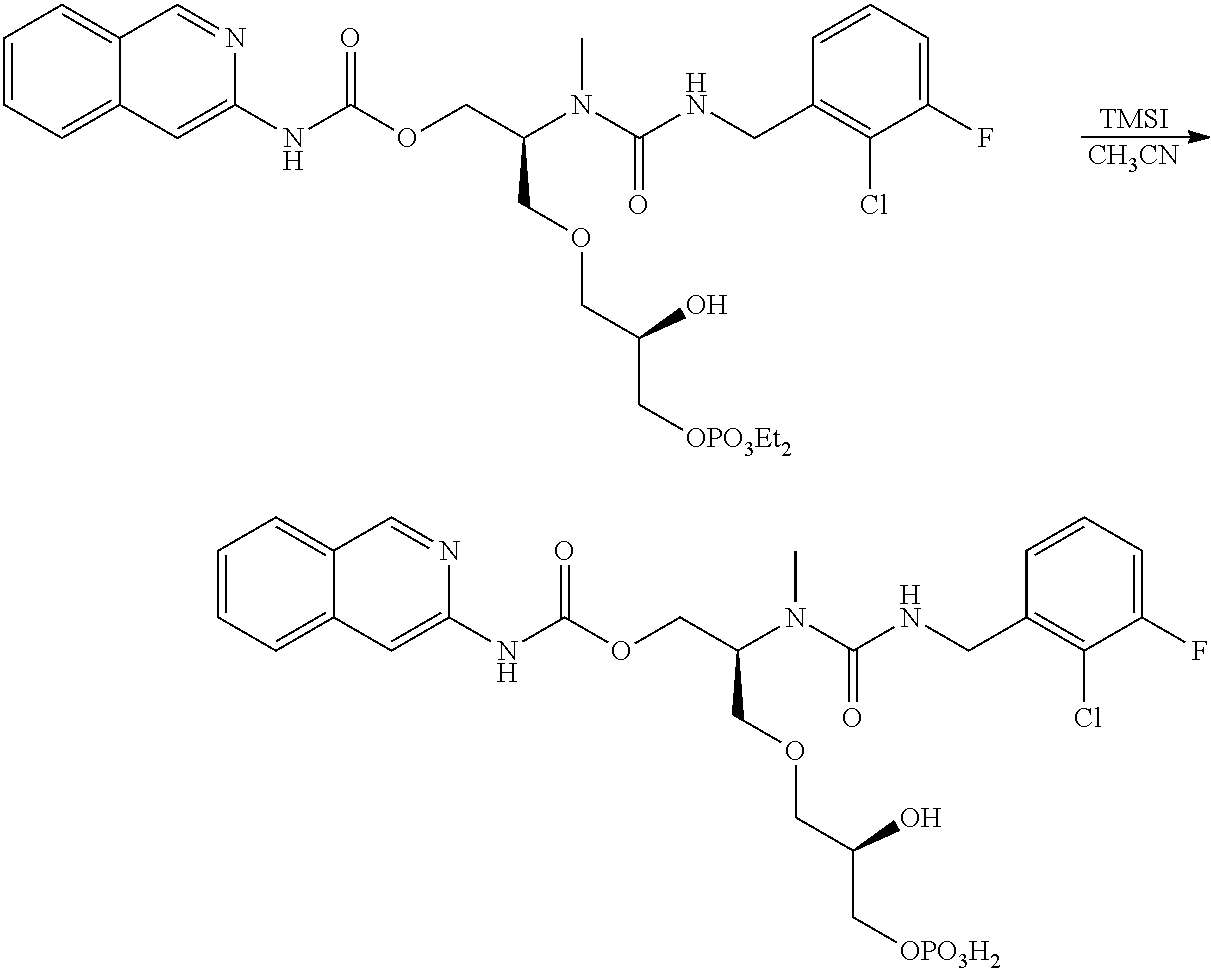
C1=CC=C2C(=C1)C=NC(NC(OCC(N(C(NCC1=C(Cl)C(F)=CC=C1)=O)C)COCC(C[OPO3Et2])O)=O)=C2.[TMSI].[CH3CN].C1=CC=C2C(=C1)C=NC(NC(OCC(N(C(NCC1=C(Cl)C(F)=CC=C1)=O)C)COCC(C[OPO3H2])O)=O)=C2
